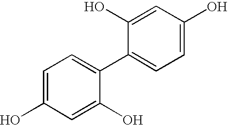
C1=C(O)C=C(O)C(C2=CC=C(O)C=C2O)=C1
